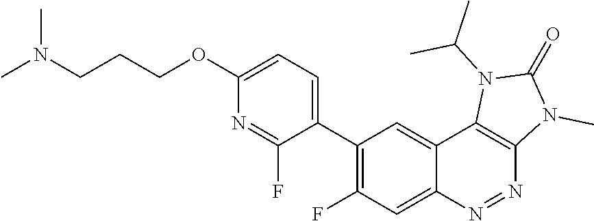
C1(C2=C(F)C=C3C(=C2)C2=C(N=N3)N(C)C(=O)N2C(C)C)=CC=C(OCCCN(C)C)N=C1F
